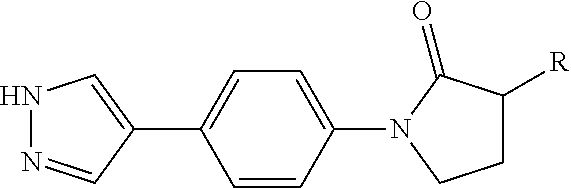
N1N=CC(C2=CC=C(N3C(=O)C([R])CC3)C=C2)=C1
